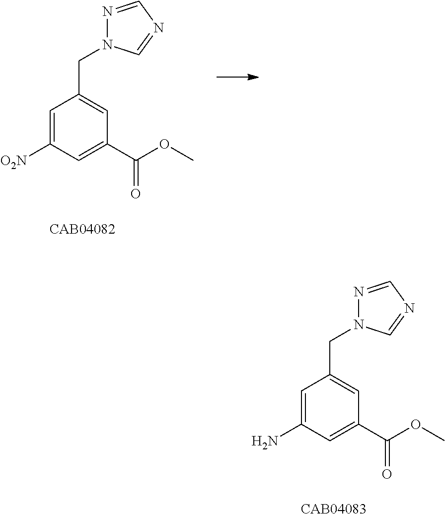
C1=C([O2N])C=C(C(OC)=O)C=C1CN1N=CN=C1.C1=C(N)C=C(C(OC)=O)C=C1CN1N=CN=C1
